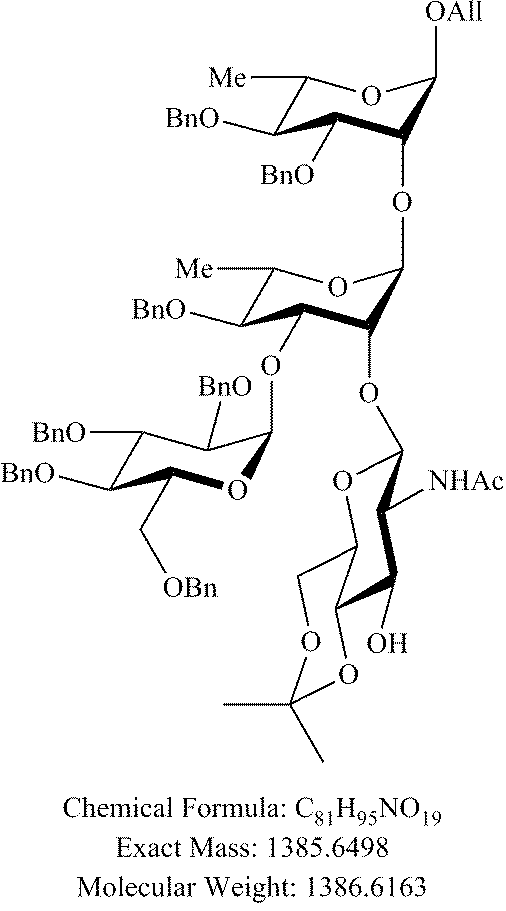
C1([Me])C([BnO])C(OC2OC(C[OBn])C([BnO])C([BnO])C2[BnO])C(OC2OC3COC(C)(C)OC3C(O)C2[NHAc])C(OC2C([BnO])C([BnO])C([Me])OC2[OAll])O1
